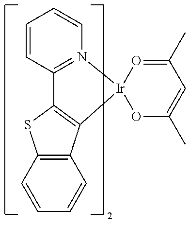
C12=C(C3=C(S1)C1=N(C=CC=C1)[Ir]31OC(C)=CC(C)=O1)C=CC=C2
